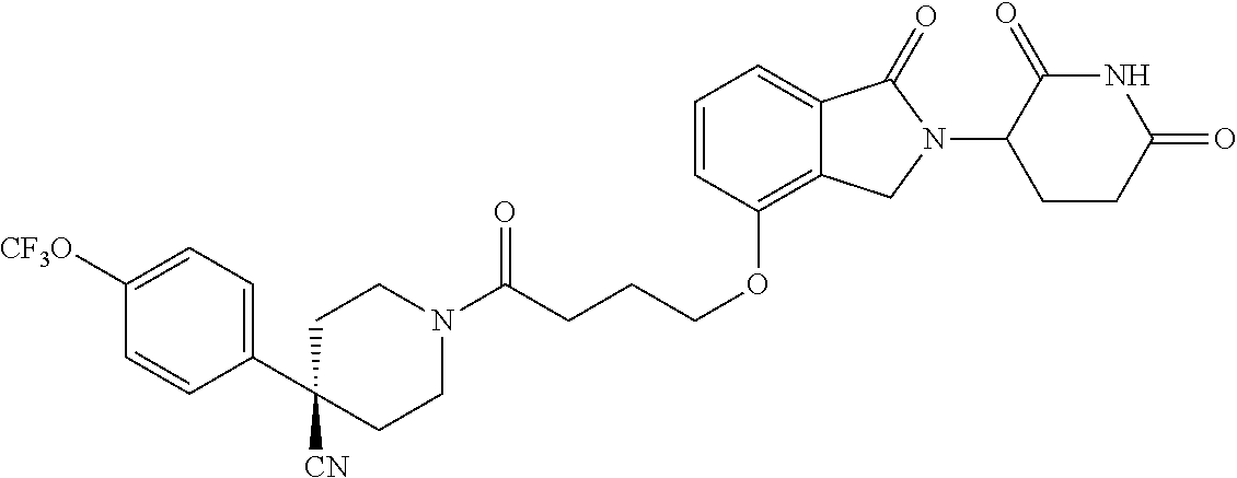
C(CCCOC1=C2C(=CC=C1)C(=O)N(C1C(=O)NC(=O)CC1)C2)(N1CCC(C2=CC=C([CF3O])C=C2)([CN])CC1)=O
